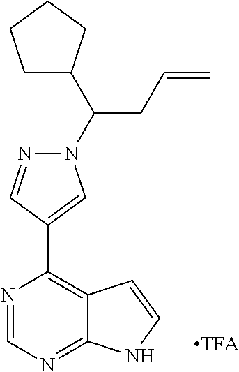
N1=CN=C2C(=C1C1=CN(C(CC=C)C3CCCC3)N=C1)C=CN2
